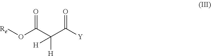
[Re]OC(C(C([Y])=O)([H])[H])=O
